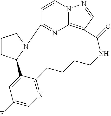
C1CC2N(C1)C1=NC3=C(C=NN3C=C1)C(=O)NCCCCC1=NC=C(F)C=C21
